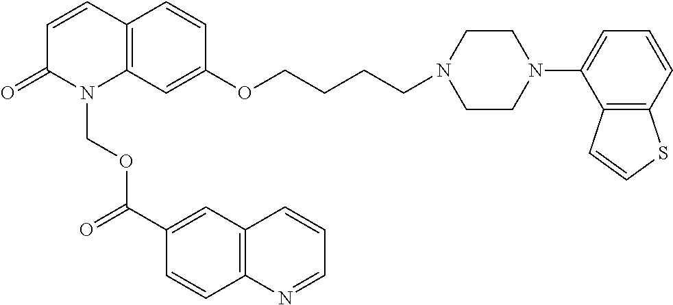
C1=CC2=C(N(COC(C3=CC4=C(C=C3)N=CC=C4)=O)C1=O)C=C(OCCCCN1CCN(C3=CC=CC4=C3C=CS4)CC1)C=C2
